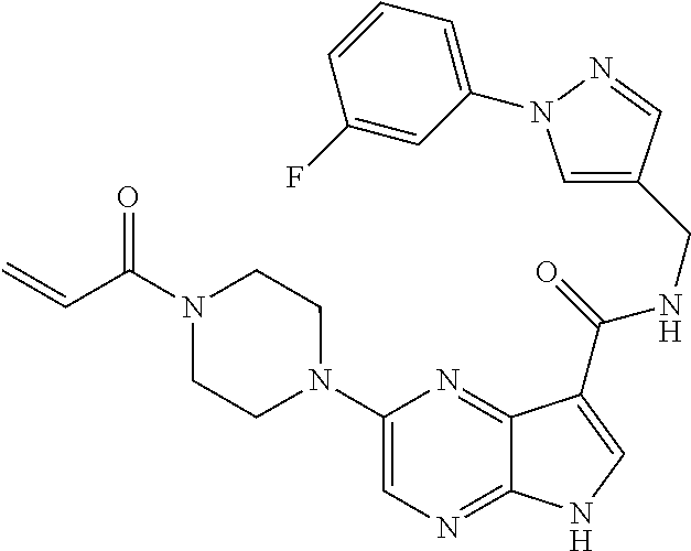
C1(N2CCN(C(C=C)=O)CC2)=CN=C2C(=N1)C(C(=O)NCC1=CN(C3=CC=CC(F)=C3)N=C1)=CN2
